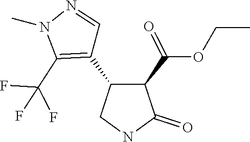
C1(C2=C(C(F)(F)F)N(C)N=C2)C(C(OCC)=O)C(=O)NC1
